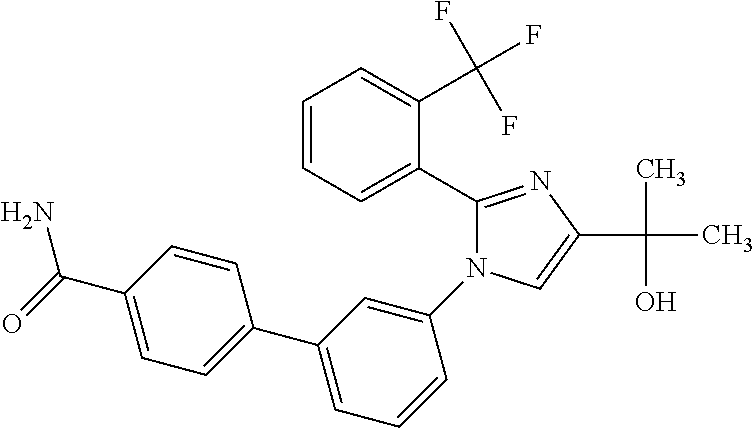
C1(C2=CC=CC=C2C(F)(F)F)=NC(C(C)(O)C)=CN1C1=CC(C2=CC=C(C(=O)N)C=C2)=CC=C1
